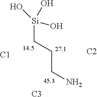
NCCC[Si](O)(O)O.[C2].[C1].[C3]
